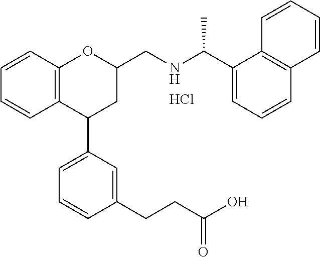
C12=C(C=CC=C1)OC(CNC(C1=CC=CC3=C1C=CC=C3)C)CC2C1=CC=CC(CCC(O)=O)=C1.Cl
